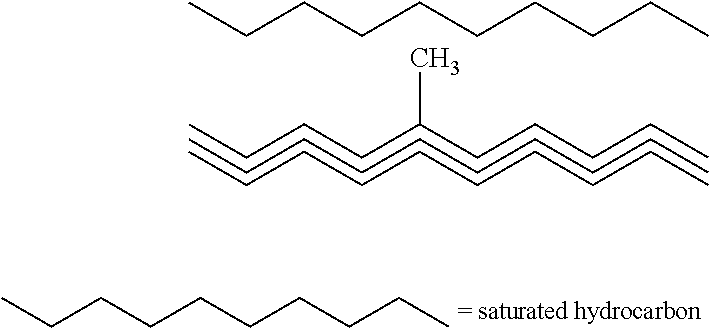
CCCCCCCCCC.CCCCCC(CCCC)C.CCCCCCCCCC.CCCCCCCCCC.CCCCCCCCCC
